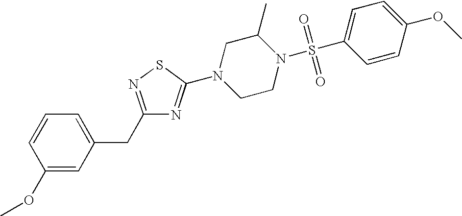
C1(CC2=CC=CC(OC)=C2)=NSC(N2CCN(S(C3=CC=C(OC)C=C3)(=O)=O)C(C)C2)=N1
